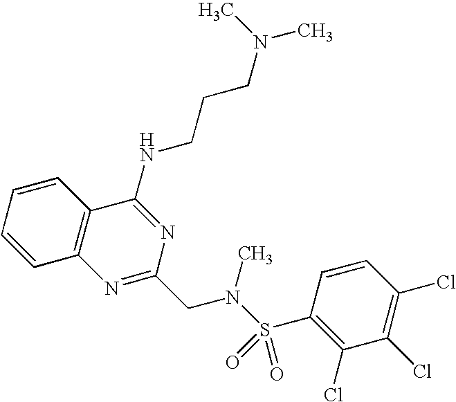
C1=CC2=C(C=C1)C(NCCCN(C)C)=NC(CN(S(=O)(=O)C1=C(Cl)C(Cl)=C(Cl)C=C1)C)=N2
